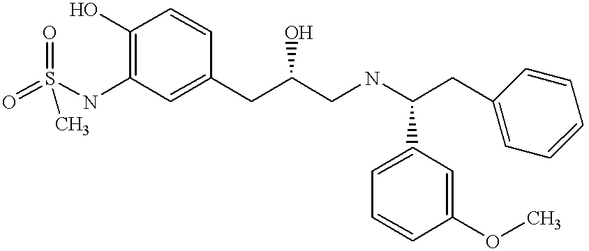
O=S(NC1=C(O)C=CC(CC(CNC(CC2=CC=CC=C2)C2=CC=CC(OC)=C2)O)=C1)(=O)C
